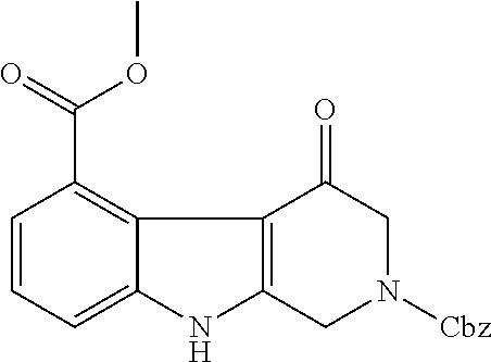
C1=CC=C2C(=C1C(OC)=O)C1=C(N2)CN([Cbz])CC1=O
